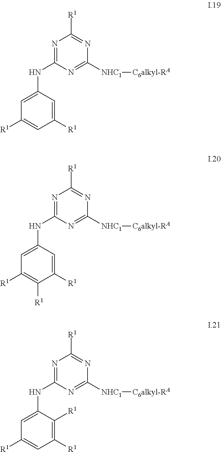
N1=C(NC2=CC([R1])=CC([R1])=C2)N=C([NHC1][C6alkyl-RA])N=C1[R1].N1=C(NC2=CC([R1])=C([R1])C([R1])=C2)N=C([NHC1][C6alkyl-RA])N=C1[R1].N1=C(NC2=CC([R1])=CC([R1])=C2[R1])N=C([NHC1][C6alkyl-RA])N=C1[R1]
